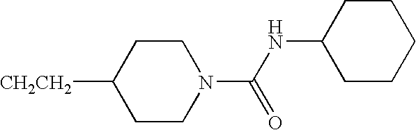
[CH2CH2]C1CCN(C(NC2CCCCC2)=O)CC1
